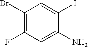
C1(Br)=C(F)C=C(N)C(I)=C1
